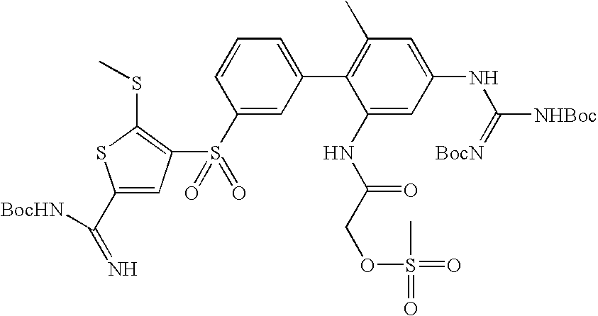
S(=O)(=O)(C1=CC(C2=C(C)C=C(NC([NHBoc])=[BocN])C=C2NC(=O)COS(C)(=O)=O)=CC=C1)C1=C(SC)SC(C(=N)[BocHN])=C1
